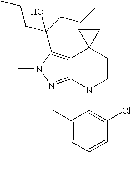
C12=NN(C)C(C(CCC)(CCC)O)=C1C1(CCN2C2=C(Cl)C=C(C)C=C2C)CC1
